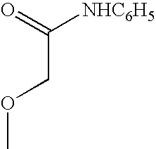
C(COC)(=O)[NHC6H5]
